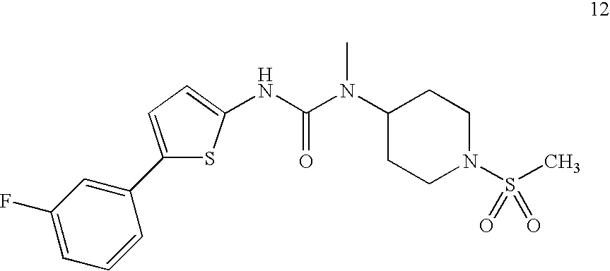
N(C(N(C)C1CCN(S(C)(=O)=O)CC1)=O)C1=CC=C(C2=CC(F)=CC=C2)S1
